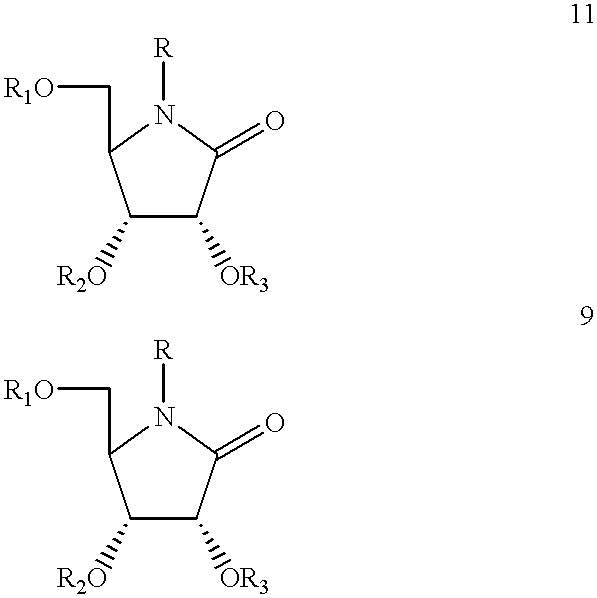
[R]N1C(C[R1O])C([R2O])C([OR3])C1=O.[R]N1C(C[R1O])C([R2O])C([OR3])C1=O
